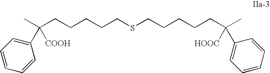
CC(CCCCCSCCCCCC(C)([HOOC])C1=CC=CC=C1)([COOH])C1=CC=CC=C1
